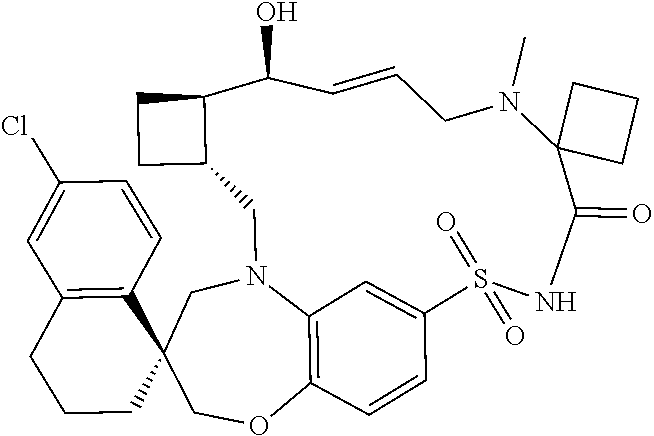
C1CC2(C3=C(C1)C=C(Cl)C=C3)COC1=C3N(C2)CC2C(CC2)C(O)C=CCN(C)C2(C(=O)NS(=O)(=O)C(=C3)C=C1)CCC2
